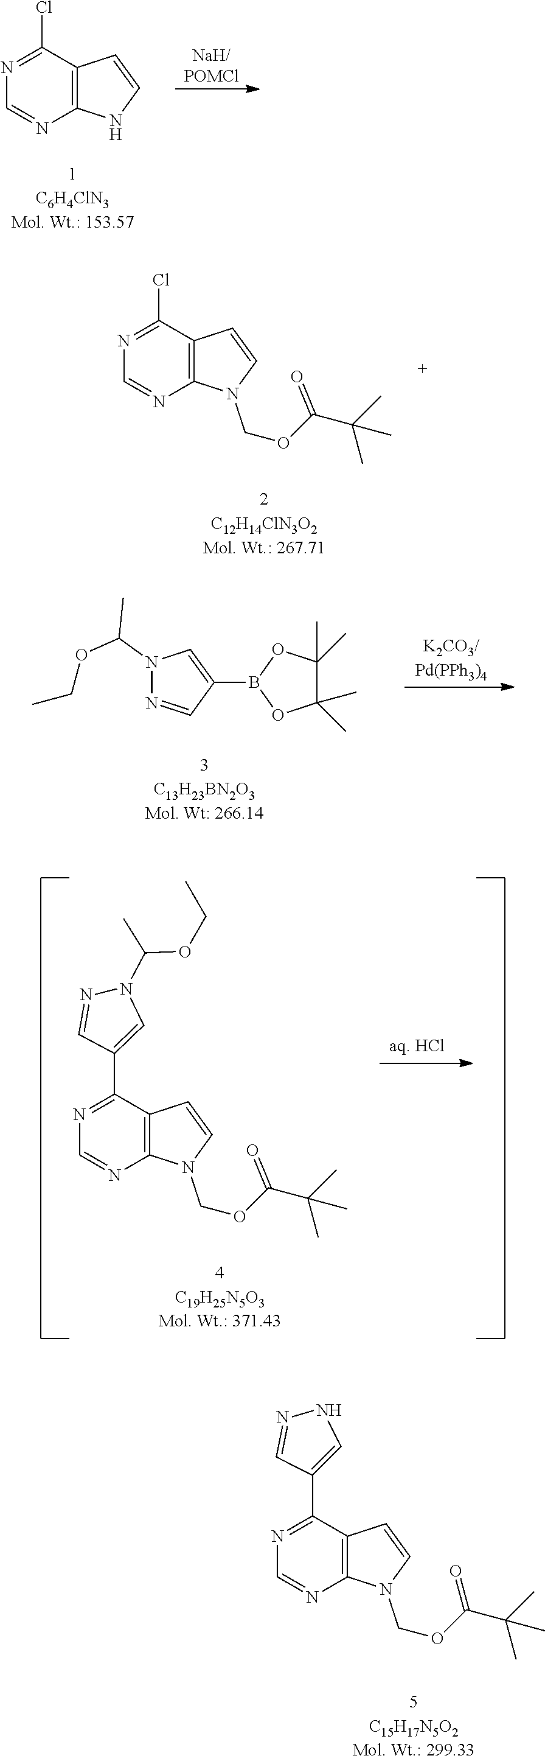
C1=NC2=C(C(Cl)=N1)C=CN2.C1=NC2=C(C(Cl)=N1)C=CN2COC(=O)C(C)(C)C.N1(C(OCC)C)N=CC(B2OC(C)(C)C(C)(C)O2)=C1.C1=NC2=C(C(C3=CN(C(C)OCC)N=C3)=N1)C=CN2COC(=O)C(C)(C)C.C1=NC2=C(C(C3=CNN=C3)=N1)C=CN2COC(C(C)(C)C)=O
